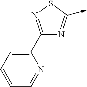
C1(C2=CC=CC=N2)=NSC(->C)=N1
